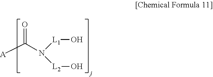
O=C(N([L1]O)[L2]O)[A]
